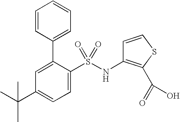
C1=C(C2=CC=CC=C2)C(S(NC2=C(C(=O)O)SC=C2)(=O)=O)=CC=C1C(C)(C)C
